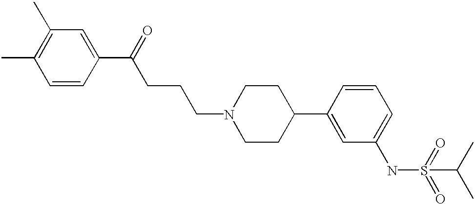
C1=CC(C(=O)CCCN2CCC(C3=CC(NS(=O)(=O)C(C)C)=CC=C3)CC2)=CC(C)=C1C
